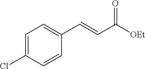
C1=C(Cl)C=CC(C=CC([OEt])=O)=C1
